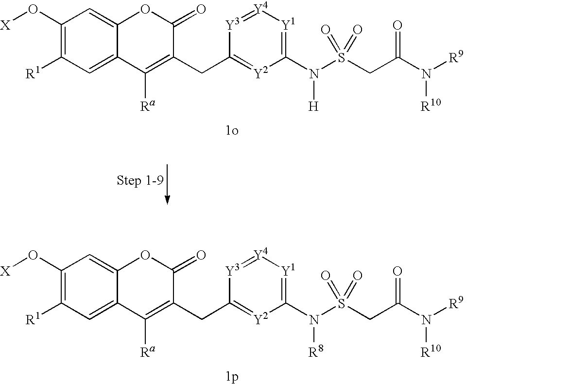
C1(O[X])=C([R1])C=C2C(=C1)OC(=O)C(CC1=[Y2]C(N(S(CC(N([R9])[R10])=O)(=O)=O)[R8])=[Y1][Y4]=[Y3]1)=C2[Ra].C1(O[X])=C([R1])C=C2C(=C1)OC(=O)C(CC1=[Y2]C(N(S(CC(N([R9])[R10])=O)(=O)=O)[H])=[Y1][Y4]=[Y3]1)=C2[Ra]
